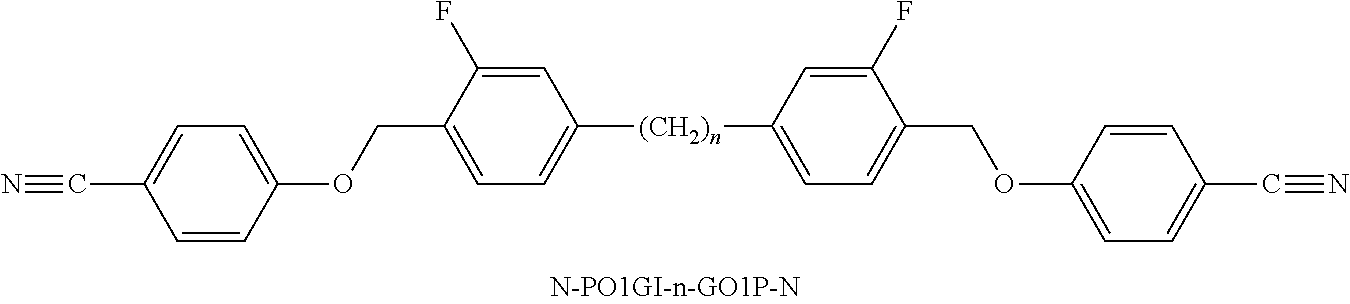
C(C1=CC=C([(CH2)n]C2=CC=C(COC3=CC=C(C#N)C=C3)C(F)=C2)C=C1F)OC1=CC=C(C#N)C=C1
